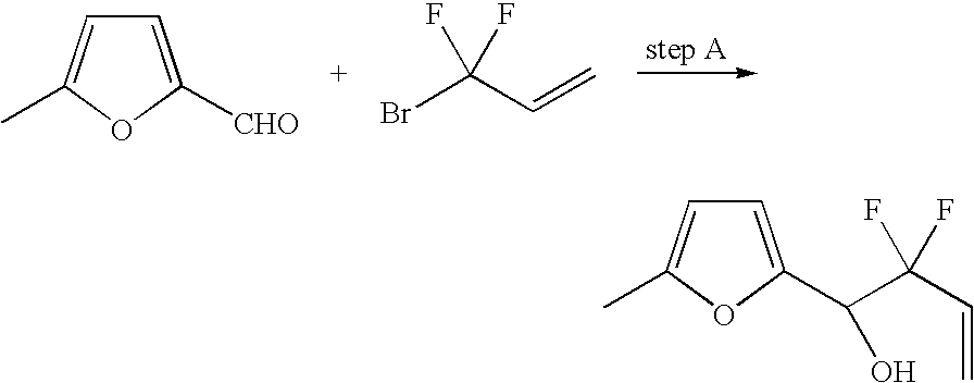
C1=C([CHO])OC(C)=C1.BrC(C=C)(F)F.C1=C(C(C(C=C)(F)F)O)OC(C)=C1
